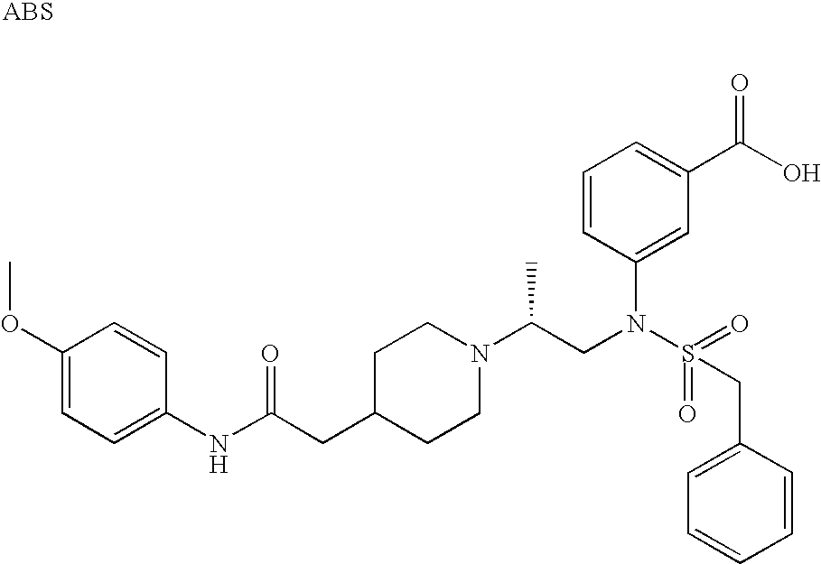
C1(OC)=CC=C(NC(=O)CC2CCN(C(C)CN(C3=CC(C(O)=O)=CC=C3)S(=O)(=O)CC3=CC=CC=C3)CC2)C=C1
